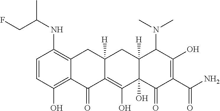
C1=CC(O)=C2C(=C1NC(C)CF)CC1([H])C(=C(O)C3(O)C([H])(C1)C(N(C)C)C(O)=C(C(N)=O)C3=O)C2=O
